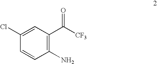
C1(N)=C(C([CF3])=O)C=C(Cl)C=C1
